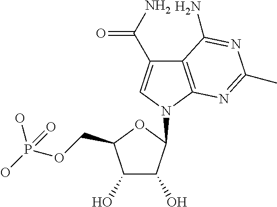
C1(O)C(O)C(COP(O)(O)=O)OC1N1C=C(C(N)=O)C2=C1N=C(C)N=C2N
